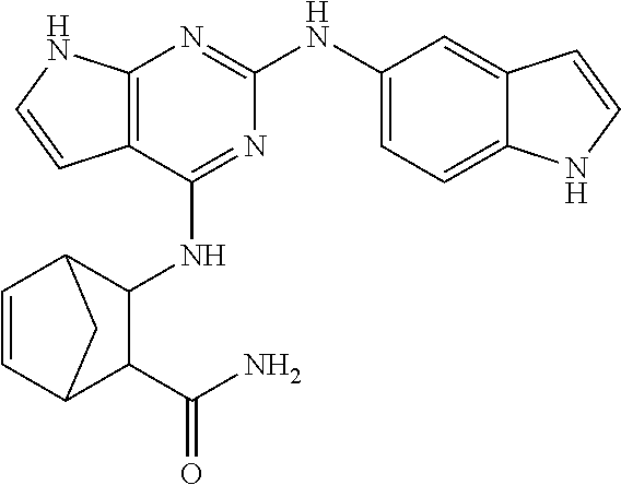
C12=C(C(NC3C4C=CC(C3C(N)=O)C4)=NC(NC3=CC=C4C(=C3)C=CN4)=N1)C=CN2
